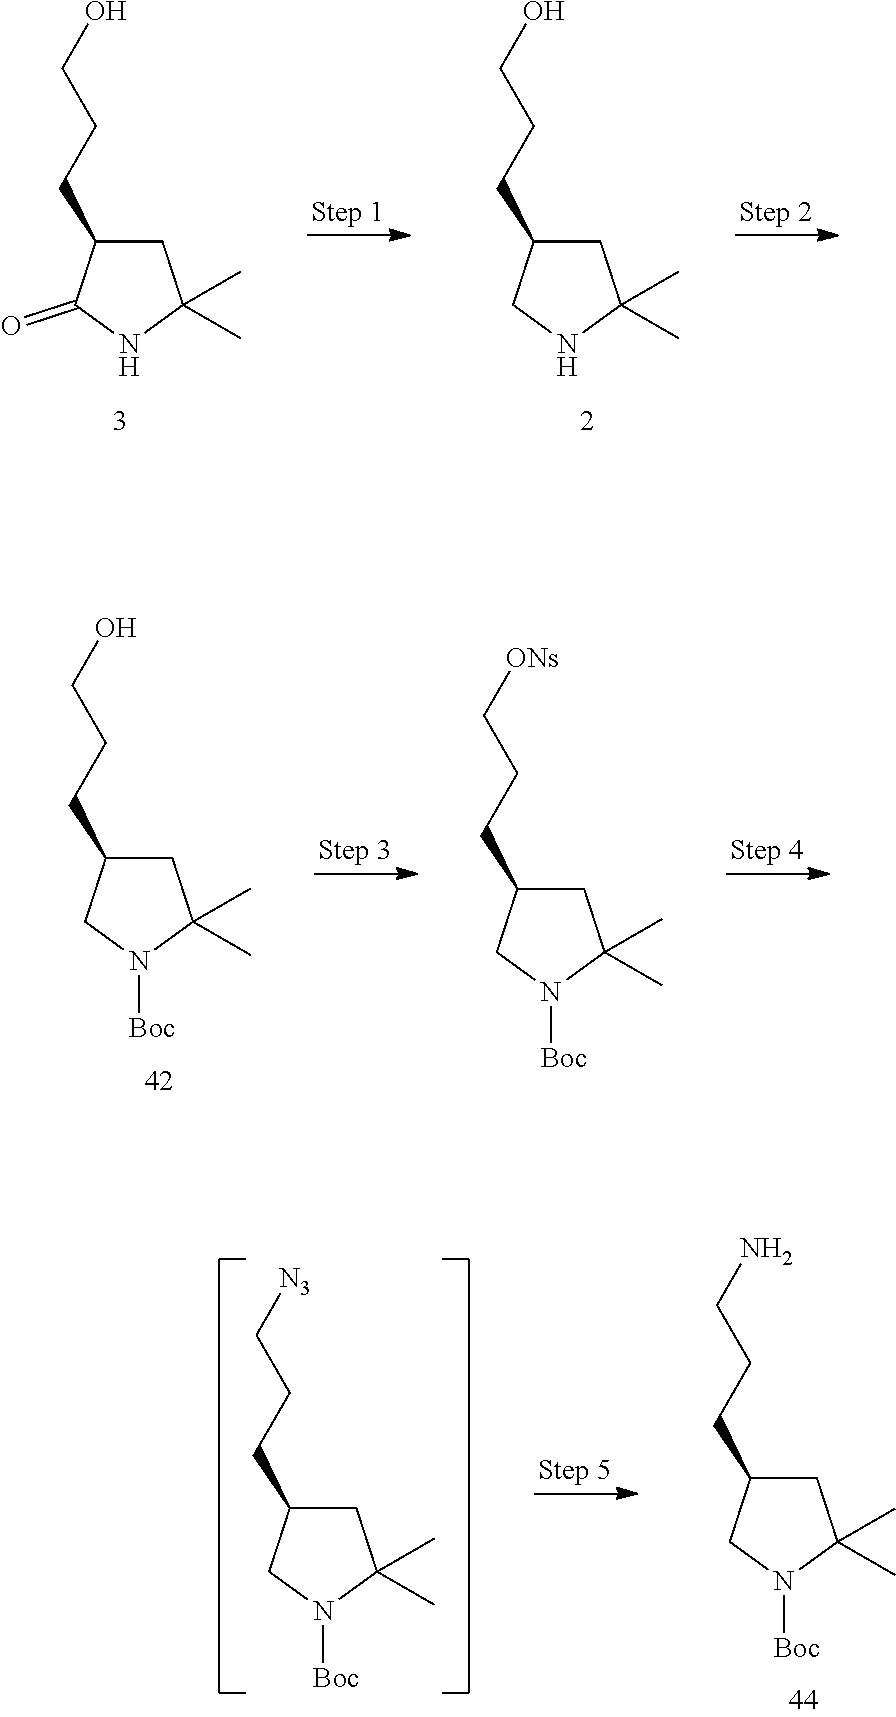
C1C(CCCO)C(=O)NC1(C)C.C1C(CCCO)CNC1(C)C.C1C(CCCO)CN([Boc])C1(C)C.C1C(CCC[ONs])CN([Boc])C1(C)C.C1C(CCCN)CN([Boc])C1(C)C.C1C(CCC[N3])CN([Boc])C1(C)C
